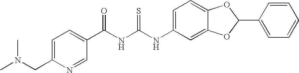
C(NC(NC1=CC=C2C(=C1)OC(C1=CC=CC=C1)O2)=S)(=O)C1=CC=C(CN(C)C)N=C1
